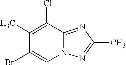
C1(C)=C(Cl)C2=NC(C)=NN2C=C1Br
